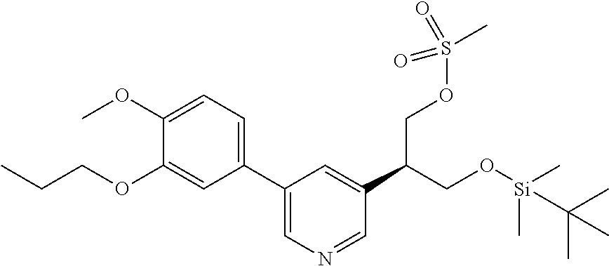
O(CC(C1=CC(C2=CC=C(OC)C(OCCC)=C2)=CN=C1)CO[Si](C(C)(C)C)(C)C)S(=O)(=O)C
